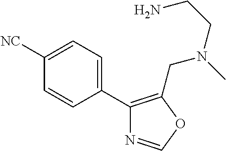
C1=C([NC])C=CC(C2=C(CN(CCN)C)OC=N2)=C1
